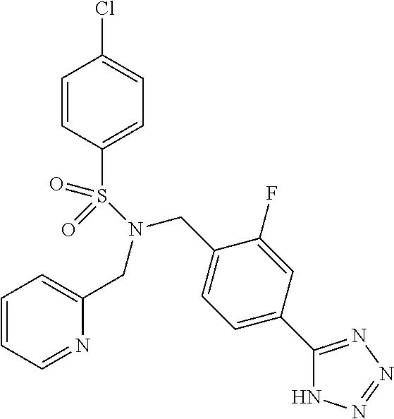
C1=CC=NC(CN(CC2=CC=C(C3=NN=NN3)C=C2F)S(C2=CC=C(Cl)C=C2)(=O)=O)=C1
